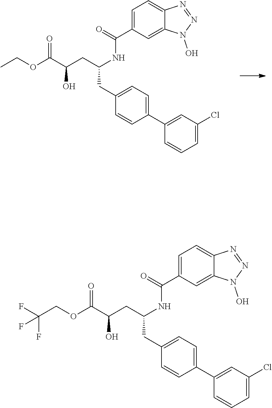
O(C(C(O)CC(CC1=CC=C(C2=CC(Cl)=CC=C2)C=C1)NC(C1=CC=C2C(=C1)N(O)N=N2)=O)=O)CC.O(C(C(O)CC(CC1=CC=C(C2=CC(Cl)=CC=C2)C=C1)NC(C1=CC=C2C(=C1)N(O)N=N2)=O)=O)CC(F)(F)F
